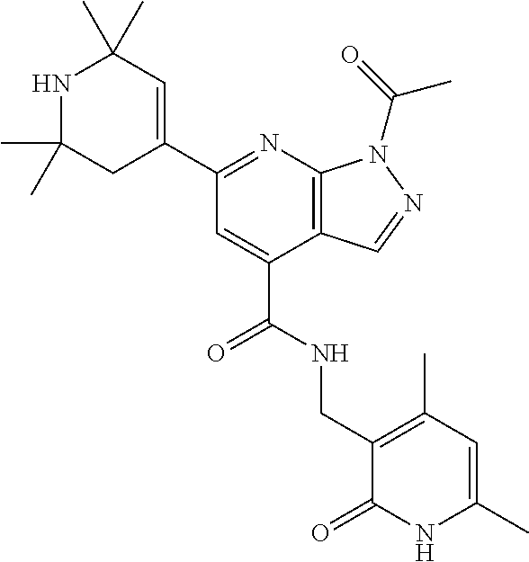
C1(C)(C)CC(C2=NC3=C(C(C(NCC4=C(C)C=C(C)NC4=O)=O)=C2)C=NN3C(C)=O)=CC(C)(C)N1
